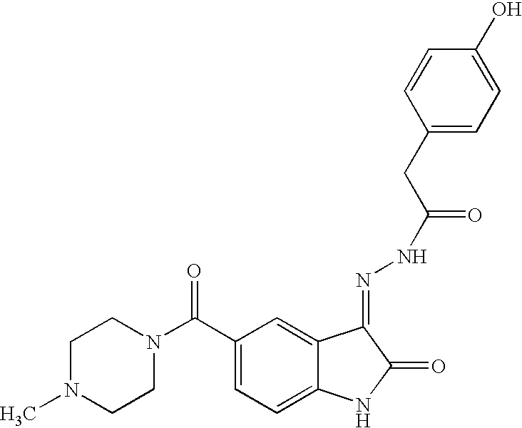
C1(C(N2CCN(C)CC2)=O)=CC=C2C(=C1)C(=NNC(CC1=CC=C(O)C=C1)=O)C(=O)N2
